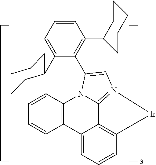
C12=CC=CC3=C1C1=N([Ir]3)C=C(C3=C(C4CCCCC4)C=CC=C3C3CCCCC3)N1C1=C2C=CC=C1
